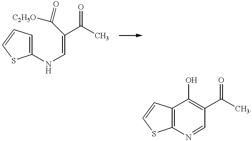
C1=C(NC=C(C(=O)[C2H5O])C(C)=O)SC=C1.C12=C(N=CC(C(C)=O)=C1O)SC=C2
